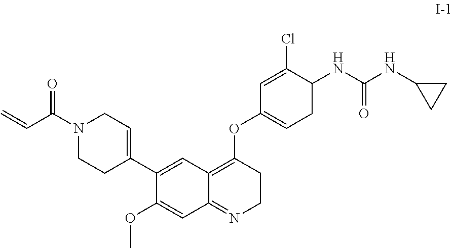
C12=C(OC3=CCC(NC(NC4CC4)=O)C(Cl)=C3)CCN=C1C=C(OC)C(C1=CCN(C(C=C)=O)CC1)=C2
